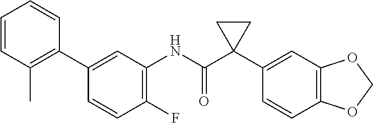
C1(C2=C(C)C=CC=C2)=CC(NC(C2(C3=CC4=C(C=C3)OCO4)CC2)=O)=C(F)C=C1
